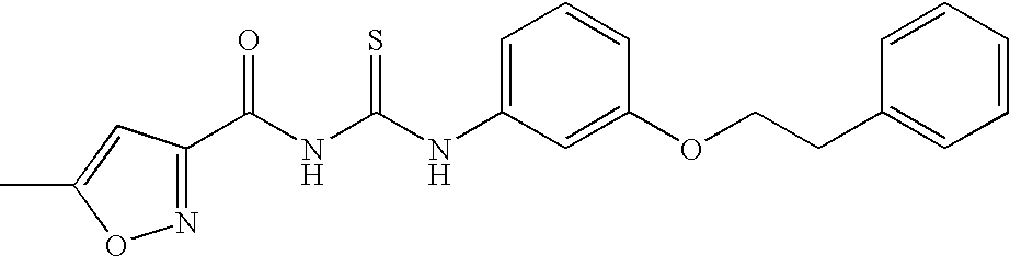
N1=C(C(NC(NC2=CC=CC(OCCC3=CC=CC=C3)=C2)=S)=O)C=C(C)O1
